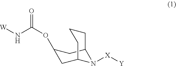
C1(OC(=O)N[W])CC2N([X][Y])C(C1)CCC2
